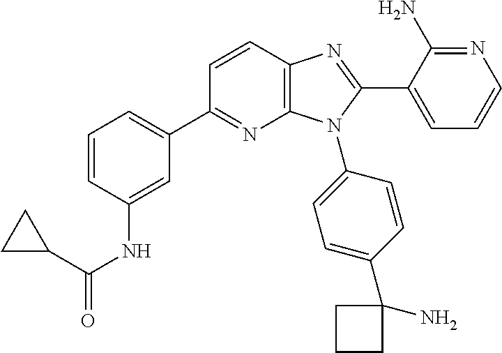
C12=C(C=CC(C3=CC=CC(NC(=O)C4CC4)=C3)=N1)N=C(C1=CC=CN=C1N)N2C1=CC=C(C2(N)CCC2)C=C1
